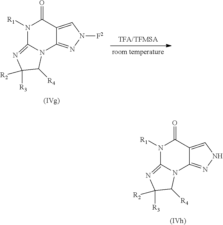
N1([R1])C2=NC([R3])([R2])C([R4])N2C2=NN([F2])C=C2C1=O.N1([R1])C2=NC([R3])([R2])C([R4])N2C2=NNC=C2C1=O
